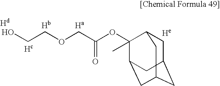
[He].O(C(COCCO)=O)C1(C)C2CC3CC(CC1C3)C2
